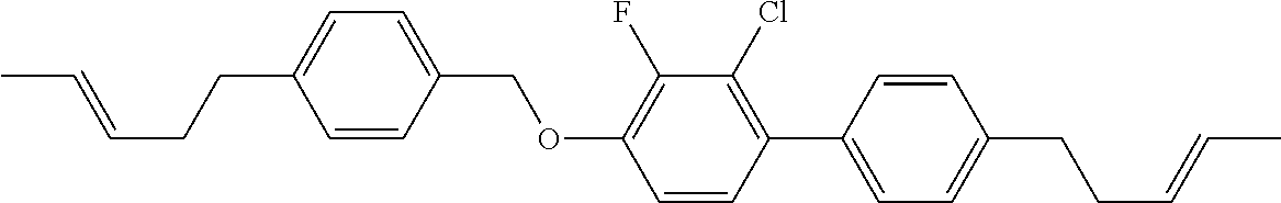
C1=CC(COC2=C(F)C(Cl)=C(C3=CC=C(CCC=CC)C=C3)C=C2)=CC=C1CCC=CC
